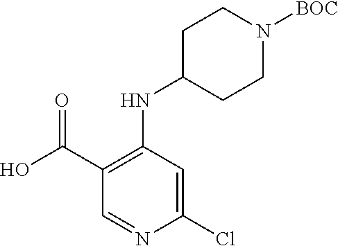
C1(C(=O)O)=C(NC2CCN([BOC])CC2)C=C(Cl)N=C1
